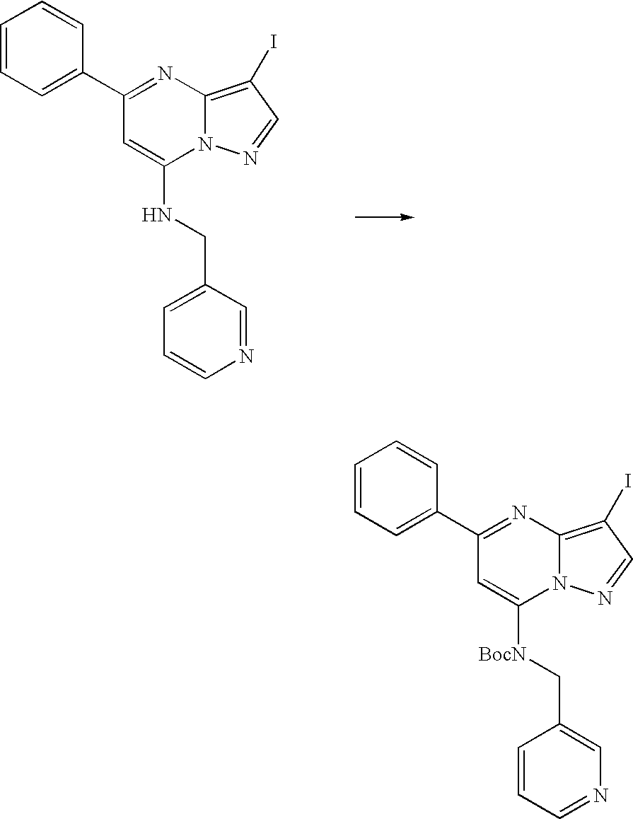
C1(C2=CC=CC=C2)=NC2=C(I)C=NN2C(NCC2=CC=CN=C2)=C1.C1(C2=CC=CC=C2)=NC2=C(I)C=NN2C([BocN]CC2=CN=CC=C2)=C1
